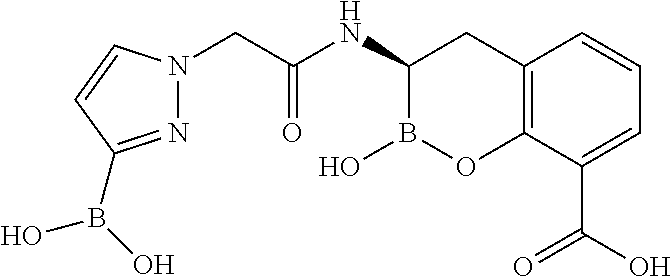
C12=C(C(C(O)=O)=CC=C1)OB(O)C(NC(CN1N=C(B(O)O)C=C1)=O)C2
